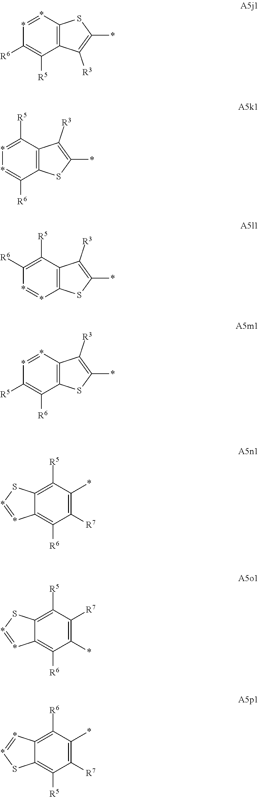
*1=*C([R6])=C([R5])C2=C1SC(*)=C2[R3].C1([R5])=**=C([R6])C2=C1C([R3])=C(*)S2.C1([R5])=C([R6])*=*C2=C1C([R3])=C(*)S2.*1=*C([R5])=C([R6])C2=C1C([R3])=C(*)S2.C1([R5])=C2C(=C([R6])C([R7])=C1*)*=*S2.C1([R5])=C2C(=C([R6])C(*)=C1[R7])*=*S2.C1([R6])=C2C(=C([R5])C([R7])=C1*)S*=*2
